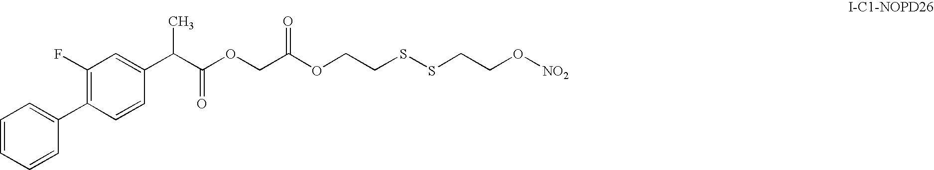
C1=CC=CC(C2=C(F)C=C(C(C(OCC(OCCSSCCO[NO2])=O)=O)C)C=C2)=C1
